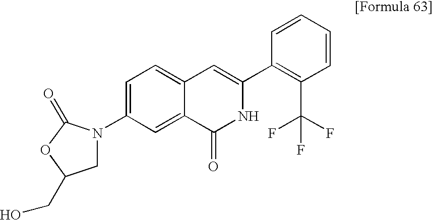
C1=CC=CC(C2=CC3=CC=C(N4CC(CO)OC4=O)C=C3C(=O)N2)=C1C(F)(F)F
